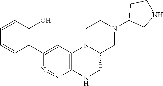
N1(C2CNCC2)CC2N(CC1)C1=C(NC2)N=NC(C2=C(O)C=CC=C2)=C1
